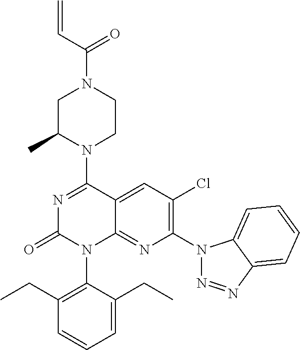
C1(N2CCN(C(=O)C=C)CC2C)=NC(=O)N(C2=C(CC)C=CC=C2CC)C2=NC(N3N=NC4=CC=CC=C34)=C(Cl)C=C12
